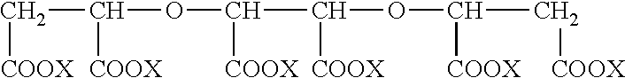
C(C(OC(C(OC(C[COOX])[COOX])[COOX])[COOX])[COOX])[COOX]
